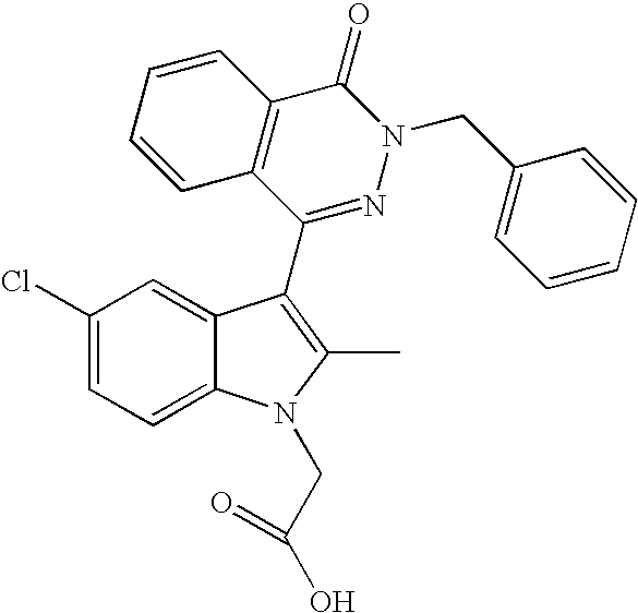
C1(Cl)=CC=C2C(=C1)C(C1=NN(CC3=CC=CC=C3)C(=O)C3=C1C=CC=C3)=C(C)N2CC(O)=O
